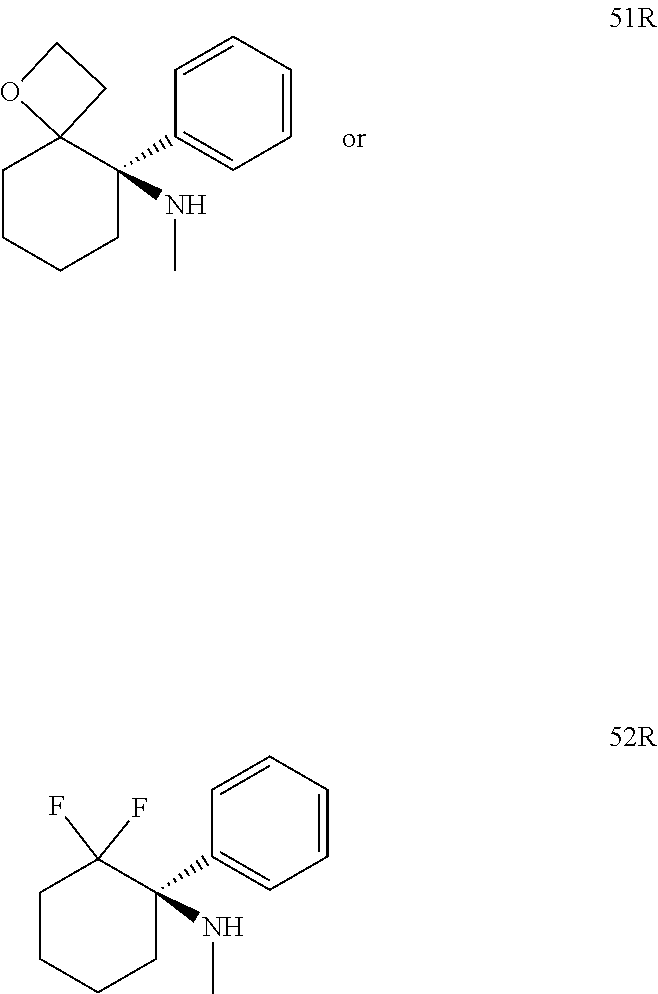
CNC1(C2=CC=CC=C2)C2(CCCC1)OCC2.N(C)C1(C2=CC=CC=C2)C(F)(F)CCCC1
